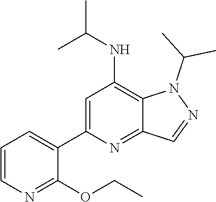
N1(C(C)C)N=CC2=NC(C3=CC=CN=C3OCC)=CC(NC(C)C)=C12
